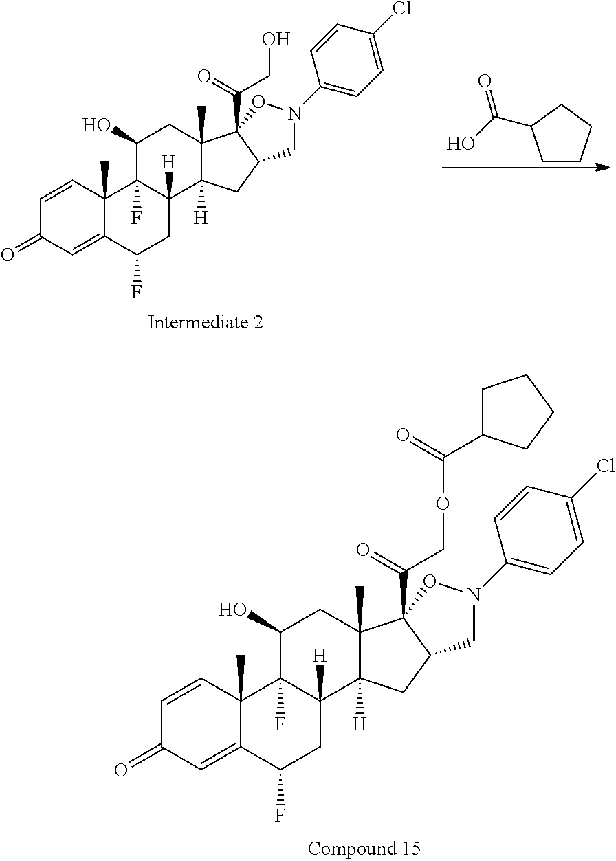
C1=CC2(C)C(=CC1=O)C(F)CC1([H])C2(F)C(O)CC2(C)C1([H])CC1C2(C(=O)COC(C2CCCC2)=O)ON(C2=CC=C(Cl)C=C2)C1.C1CCCC1C(=O)O.C1=CC2(C)C(=CC1=O)C(F)CC1([H])C2(F)C(O)CC2(C)C1([H])CC1C2(C(=O)CO)ON(C2=CC=C(Cl)C=C2)C1
